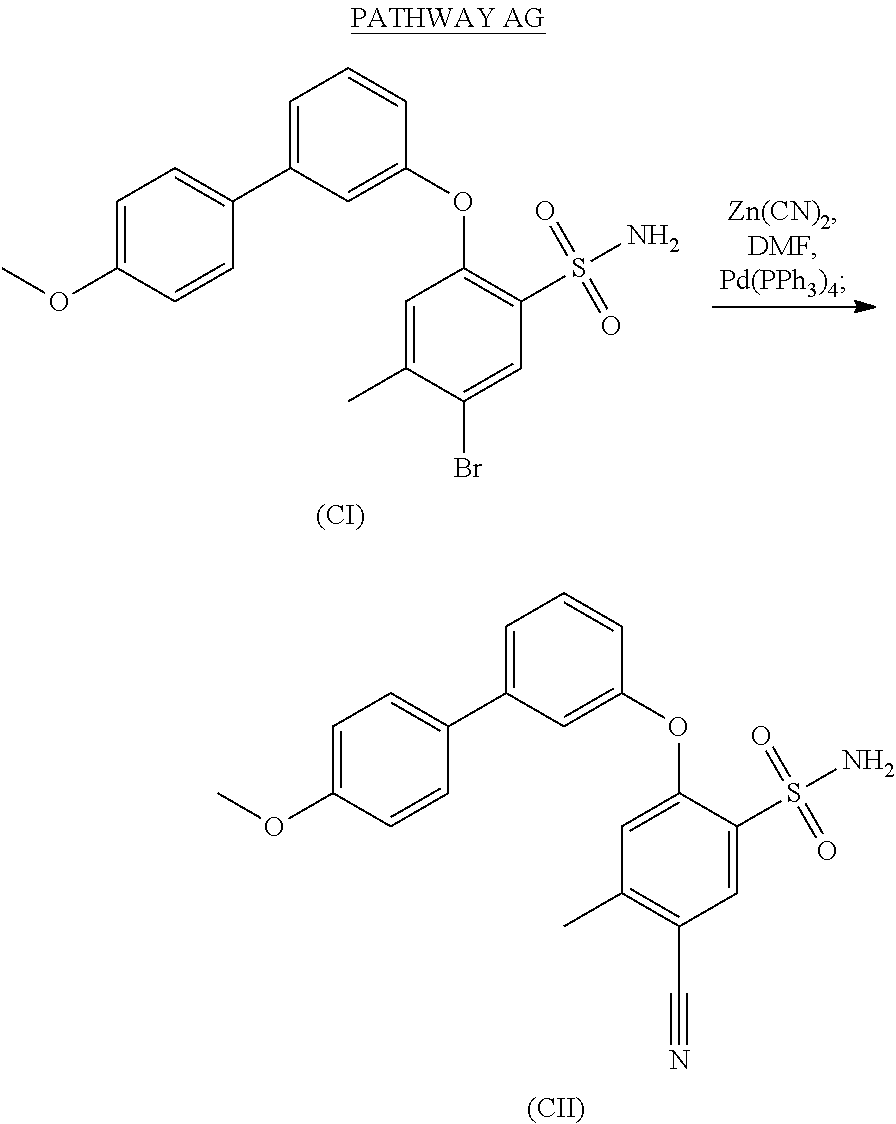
[(CI)].C1=C(C)C(Br)=CC(S(N)(=O)=O)=C1OC1=CC(C2=CC=C(OC)C=C2)=CC=C1.[(CII)].C1=C(OC2=CC(C3=CC=C(OC)C=C3)=CC=C2)C(S(N)(=O)=O)=CC(C#N)=C1C
